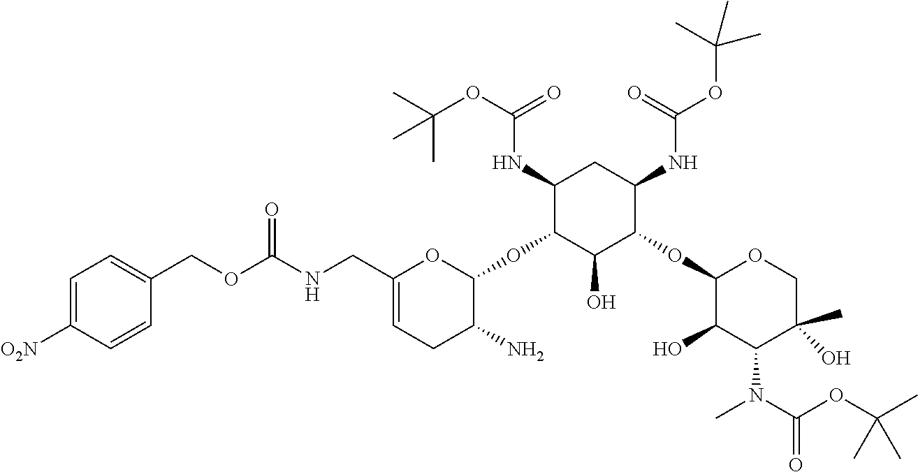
C1(NC(OC(C)(C)C)=O)C(OC2OC(CNC(=O)OCC3=CC=C([O2N])C=C3)=CCC2N)C(O)C(OC2C(O)C(N(C(=O)OC(C)(C)C)C)C(C)(O)CO2)C(NC(OC(C)(C)C)=O)C1
